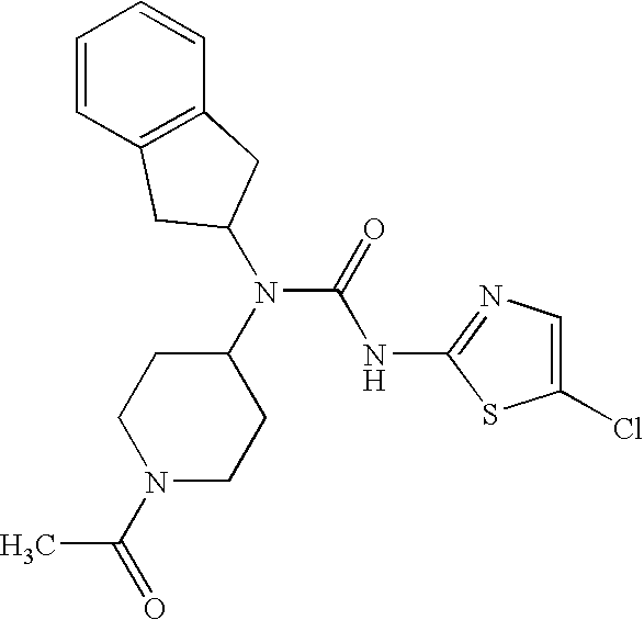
C1(Cl)=CN=C(NC(N(C2CCN(C(C)=O)CC2)C2CC3=C(C=CC=C3)C2)=O)S1
